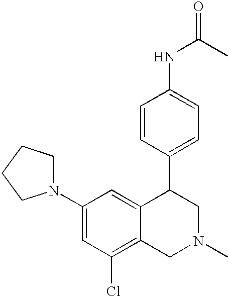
C1(N2CCCC2)=CC(Cl)=C2C(=C1)C(C1=CC=C(NC(=O)C)C=C1)CN(C)C2
